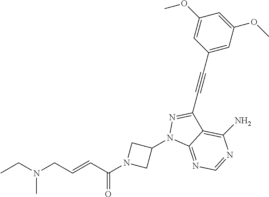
C(N(CC=CC(N1CC(N2C3=NC=NC(N)=C3C(C#CC3=CC(OC)=CC(OC)=C3)=N2)C1)=O)C)C
